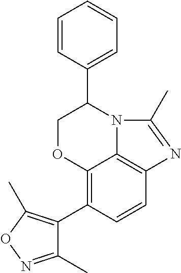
C12=C(C3=C(C)ON=C3C)C=CC3=C1N(C(C1=CC=CC=C1)CO2)C(C)=N3
